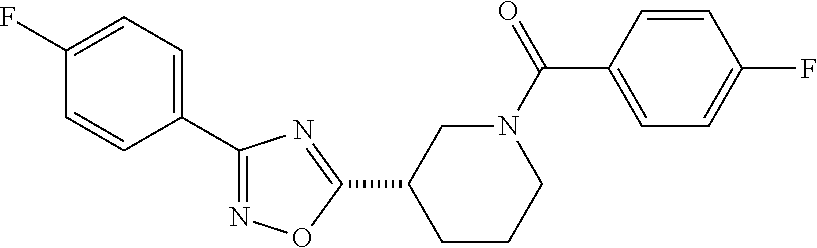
C1(F)=CC=C(C2=NOC(C3CCCN(C(C4=CC=C(F)C=C4)=O)C3)=N2)C=C1
